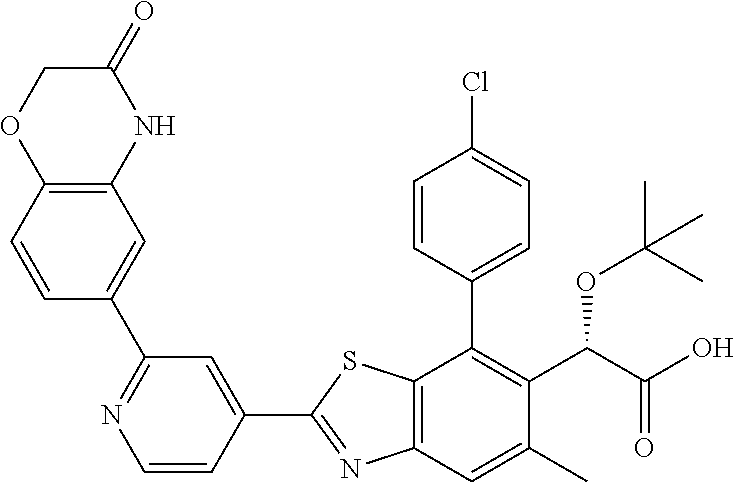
C1=CC(C2=C(C(OC(C)(C)C)C(=O)O)C(C)=CC3=C2SC(C2=CC(C4=CC5=C(C=C4)OCC(=O)N5)=NC=C2)=N3)=CC=C1Cl
